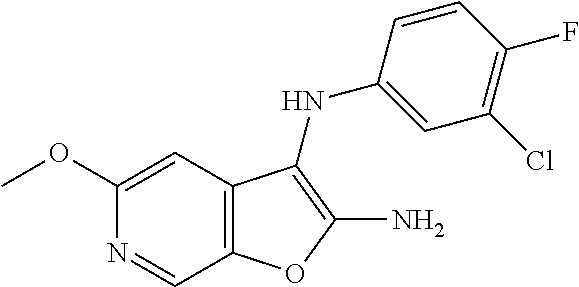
N1=CC2=C(C=C1OC)C(NC1=CC(Cl)=C(F)C=C1)=C(N)O2
